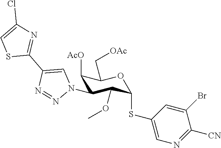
C1([AcO])C(N2C=C(C3=NC(Cl)=CS3)N=N2)C(OC)C(SC2=CN=C([CN])C(Br)=C2)OC1C[OAc]
